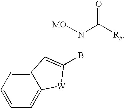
C1=C2C(=CC=C1)C=C(BN(C([R5])=O)[MO])[W]2
